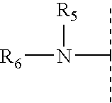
[R5]N(C(C)C)[R6]
